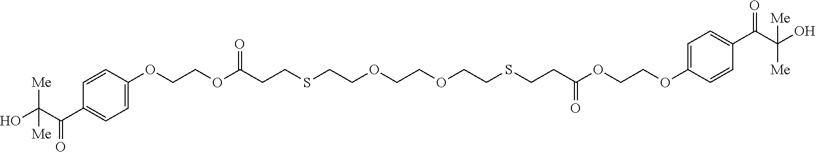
O(CCSCCC(OCCOC1=CC=C(C(C(O)([Me])[Me])=O)C=C1)=O)CCOCCSCCC(OCCOC1=CC=C(C(=O)C([Me])(O)[Me])C=C1)=O
